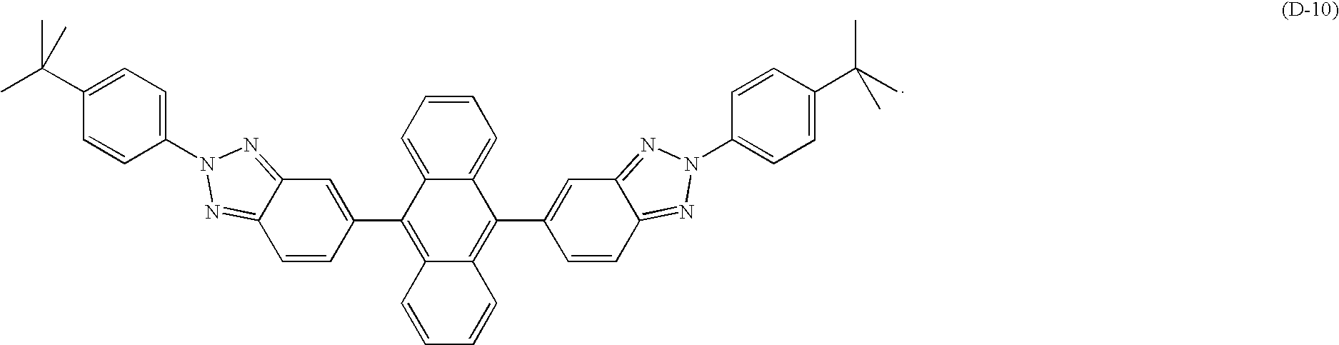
C1=CC=C2C(=C1)C(C1=CC3=NN(C4=CC=C(C(C)(C)C)C=C4)N=C3C=C1)=C1C(=C2C2=CC3=NN(C4=CC=C(C(C)(C)C)C=C4)N=C3C=C2)C=CC=C1
